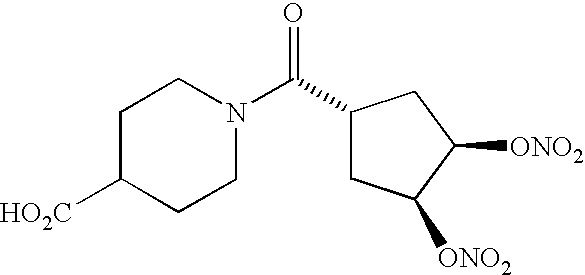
C1C([HO2C])CCN(C(=O)C2CC([ONO2])C([ONO2])C2)C1
